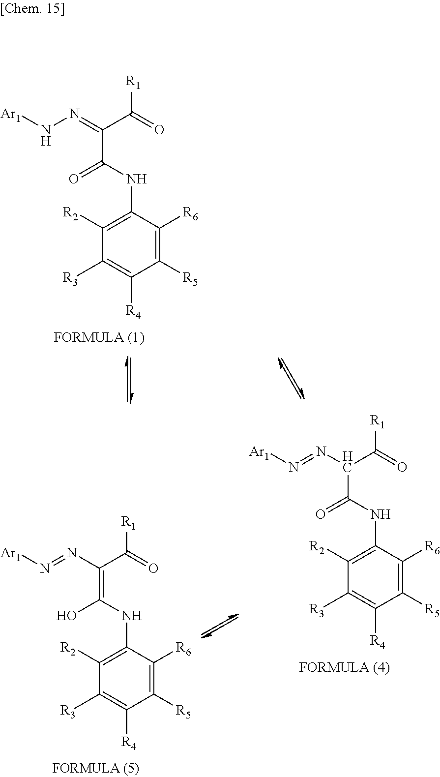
[Ar1]NN=C(C(=O)[R1])C(NC1=C([R2])C([R3])=C([R4])C([R5])=C1[R6])=O.[Ar1]N=NC(C(=O)[R1])=C(NC1=C([R2])C([R3])=C([R4])C([R5])=C1[R6])O.[Ar1]N=NC(C(=O)[R1])C(NC1=C([R2])C([R3])=C([R4])C([R5])=C1[R6])=O
